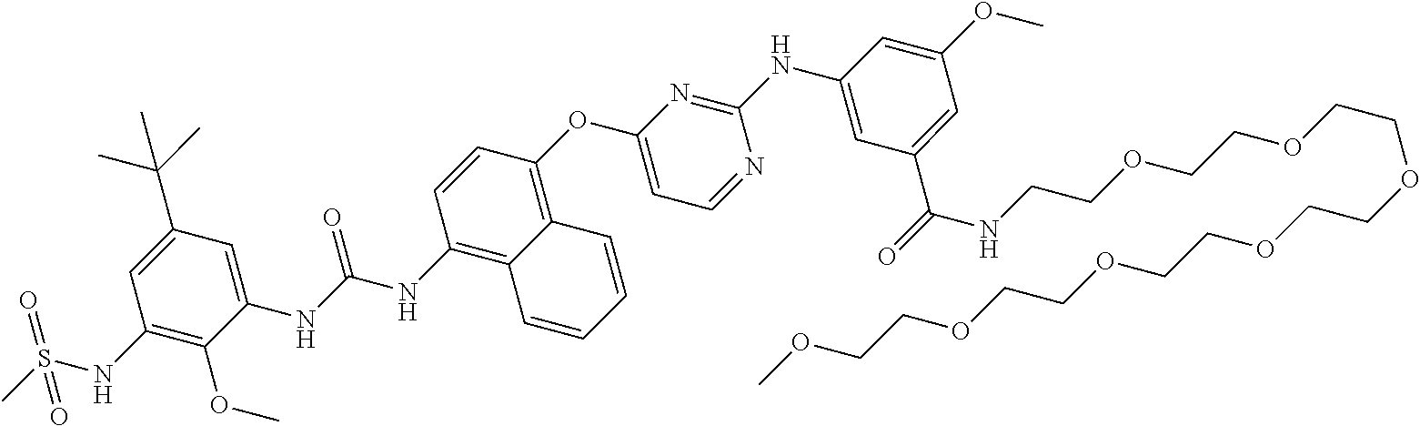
C1=CC(OC2=CC=NC(NC3=CC(C(=O)NCCOCCOCCOCCOCCOCCOCCOC)=CC(OC)=C3)=N2)=C2C(=C1NC(NC1=CC(C(C)(C)C)=CC(NS(C)(=O)=O)=C1OC)=O)C=CC=C2
